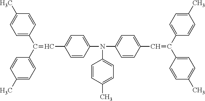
C1=CC(N(C2=CC=C(C=C(C3=CC=C(C)C=C3)C3=CC=C(C)C=C3)C=C2)C2=CC=C(C)C=C2)=CC=C1C=C(C1=CC=C(C)C=C1)C1=CC=C(C)C=C1
